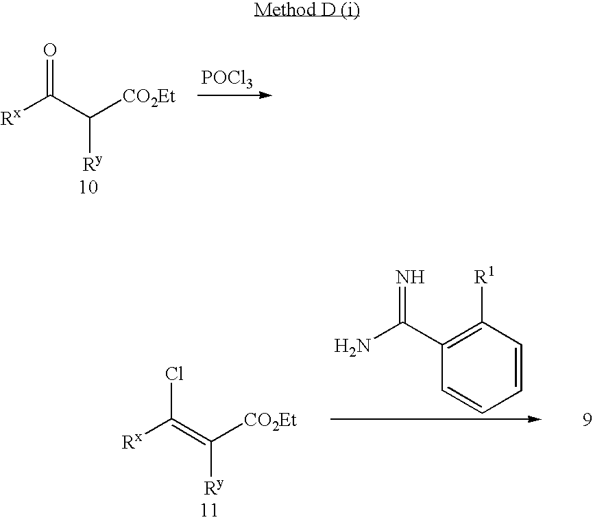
[Rx]C(C([CO2Et])[Ry])=O.[POCl3].N=C(C1=C([R1])C=CC=C1)N.[Rx]C(=C([CO2Et])[Ry])Cl
